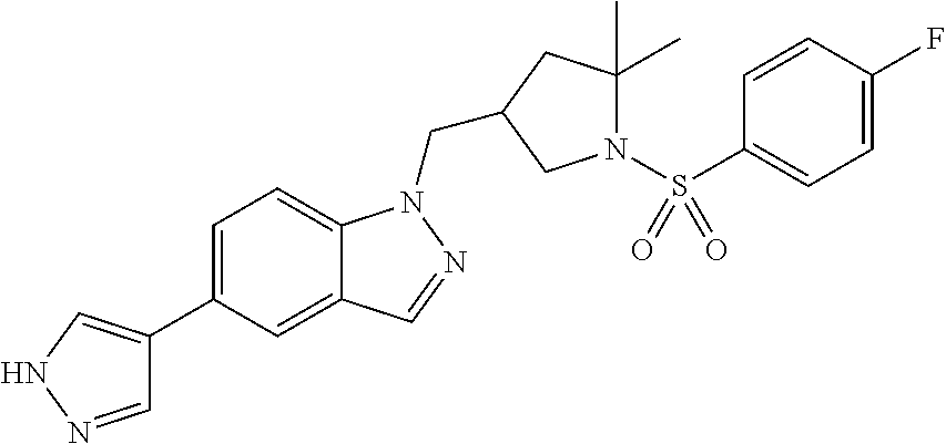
C1=NNC=C1C1=CC=C2C(=C1)C=NN2CC1CC(C)(C)N(S(C2=CC=C(F)C=C2)(=O)=O)C1
